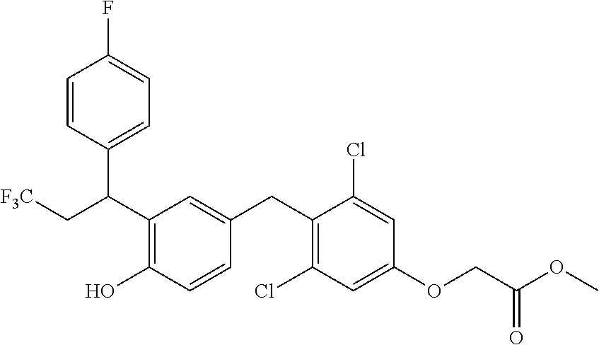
C(C1=C(O)C=CC(CC2=C(Cl)C=C(OCC(OC)=O)C=C2Cl)=C1)(C1=CC=C(F)C=C1)C[F3C]
